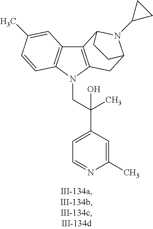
C12=C(N(CC(C3=CC=NC(C)=C3)(C)O)C3=C1C=C(C)C=C3)CC1N(C3CC3)C2CC1
